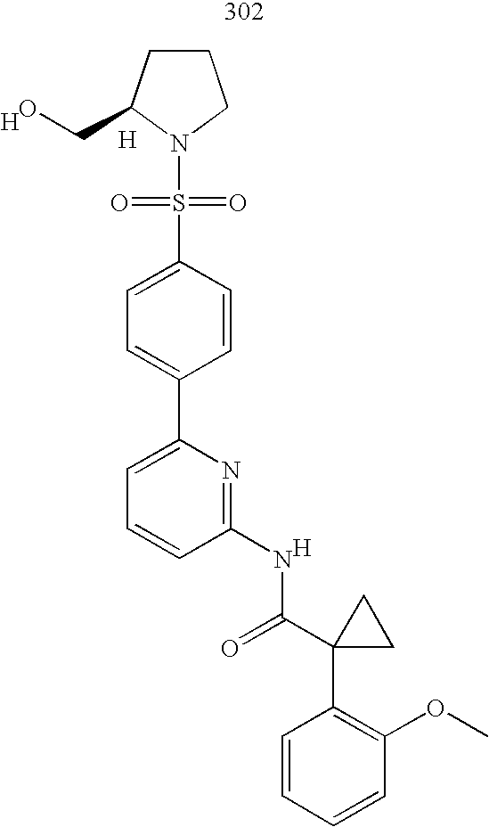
C1CC(CO)N(S(=O)(=O)C2=CC=C(C3=CC=CC(NC(C4(C5=C(OC)C=CC=C5)CC4)=O)=N3)C=C2)C1.[H].[H].[H]
